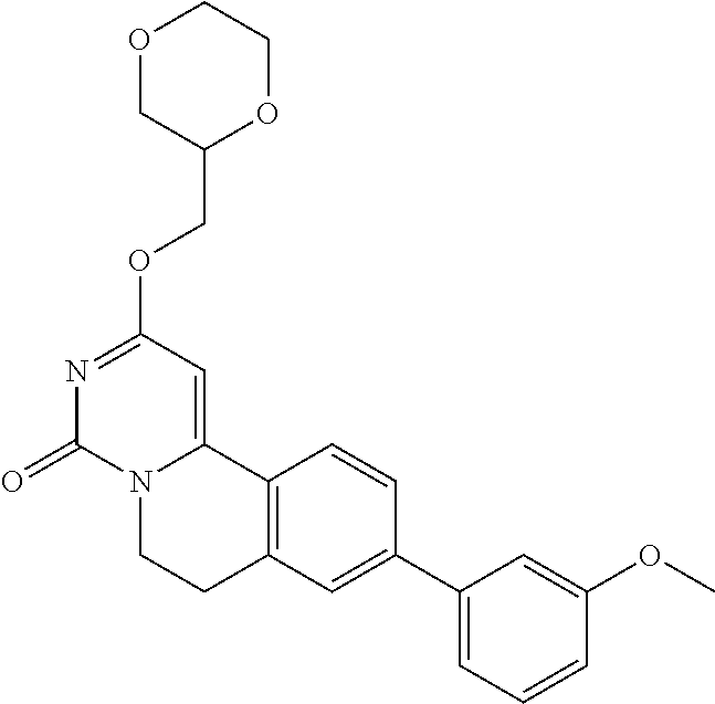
O1CC(COC2=NC(=O)N3C(=C2)C2=C(CC3)C=C(C3=CC=CC(OC)=C3)C=C2)OCC1
